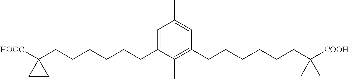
C1=C(CCCCCCC2([HOOC])CC2)C(C)=C(CCCCCCC([COOH])(C)C)C=C1C
